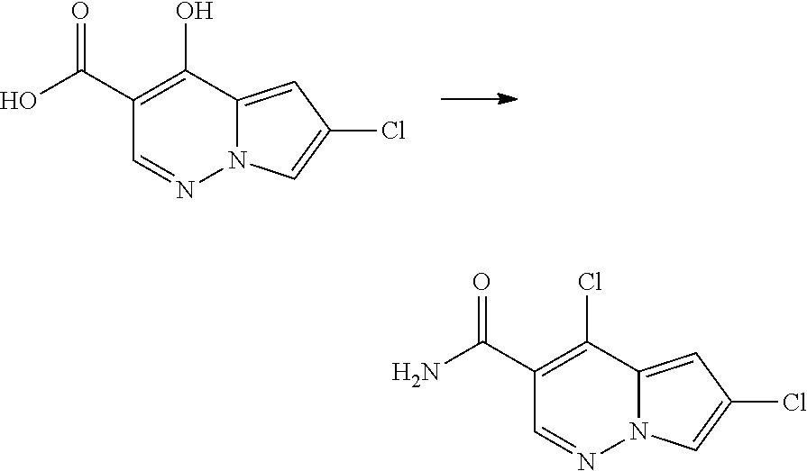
OC1=C(C(=O)O)C=NN2C1=CC(Cl)=C2.ClC1=C(C(=O)N)C=NN2C1=CC(Cl)=C2
